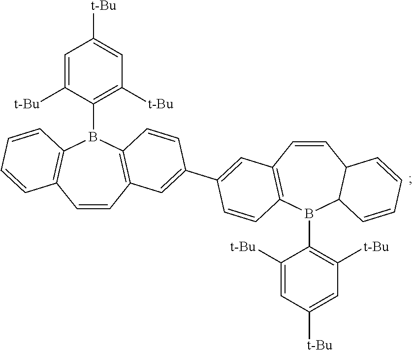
C1=C([t-Bu])C(B2C3=C(C=CC4=C2C=CC(C2=CC5=C(C=C2)B(C2=C([t-Bu])C=C([t-Bu])C=C2[t-Bu])C2C(C=C5)C=CC=C2)=C4)C=CC=C3)=C([t-Bu])C=C1[t-Bu]
